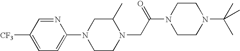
N1(CC(N2CCN(C(C)(C)C)CC2)=O)C(C)CN(C2=CC=C([CF3])C=N2)CC1
